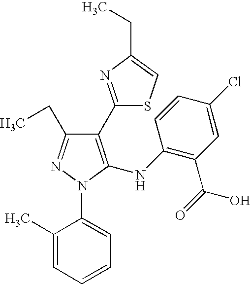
C1(C2=NC(CC)=CS2)=C(NC2=C(C(=O)O)C=C(Cl)C=C2)N(C2=CC=CC=C2C)N=C1CC
